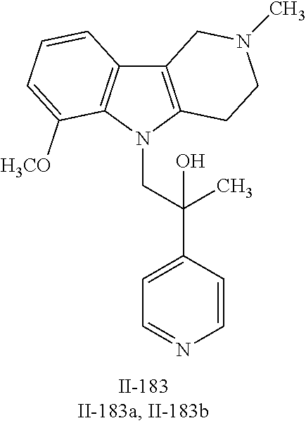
C12=C(N(CC(C3=CC=NC=C3)(C)O)C3=C1C=CC=C3[H3CO])CCN(C)C2
